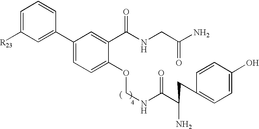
C1=C([R23])C=C(C2=CC=C(OCNC(C(CC3=CC=C(O)C=C3)N)=O)C(C(NCC(N)=O)=O)=C2)C=C1
